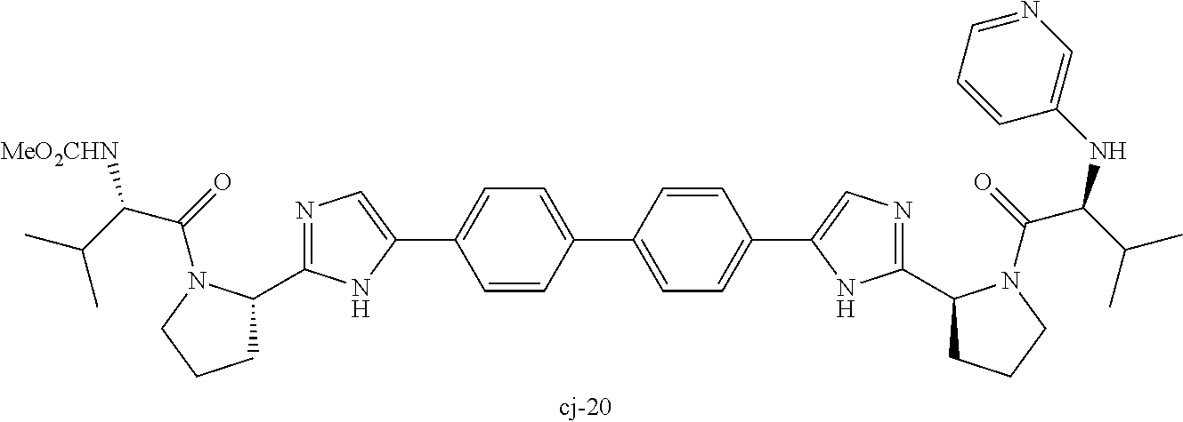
C1C(C2=NC=C(C3=CC=C(C4=CC=C(C5=CN=C(C6CCCN6C(=O)C(C(C)C)NC6=CN=CC=C6)N5)C=C4)C=C3)N2)N(C(=O)C(C(C)C)[MeO2CHN])CC1
